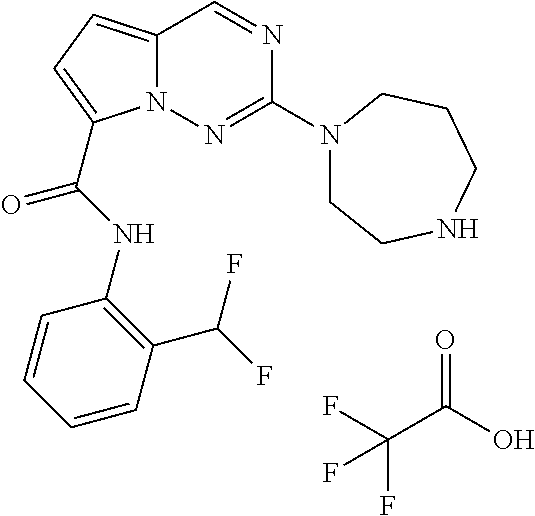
O=C(O)C(F)(F)F.N1=CC2=CC=C(C(NC3=C(C(F)F)C=CC=C3)=O)N2N=C1N1CCNCCC1
